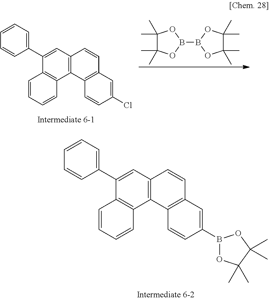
C1(C2=CC=CC=C2)=CC2=C(C3=C1C=CC=C3)C1=C(C=C2)C=C(B2OC(C)(C)C(C)(C)O2)C=C1.C1(C)(C)C(C)(C)OB(B2OC(C)(C)C(C)(C)O2)O1.C1(C2=CC=CC=C2)=CC2=C(C3=C1C=CC=C3)C1=C(C=C2)C=C(Cl)C=C1
